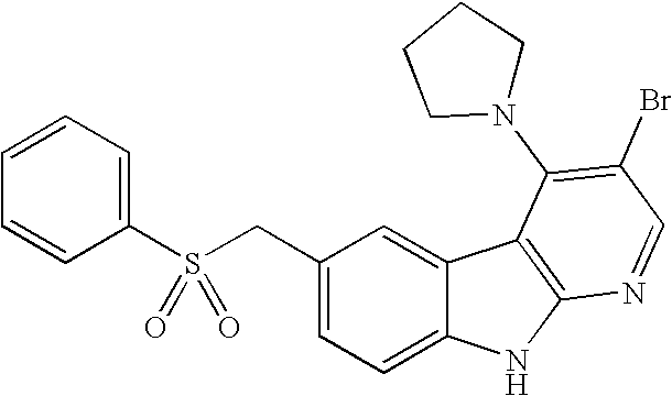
C1(CS(C2=CC=CC=C2)(=O)=O)=CC=C2C(=C1)C1=C(N2)N=CC(Br)=C1N1CCCC1
